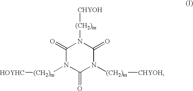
C1(=O)N([(CH2)m][CHYOH])C(=O)N([(CH2)m][CHYOH])C(=O)N1[(CH2)m][HOYHC]
